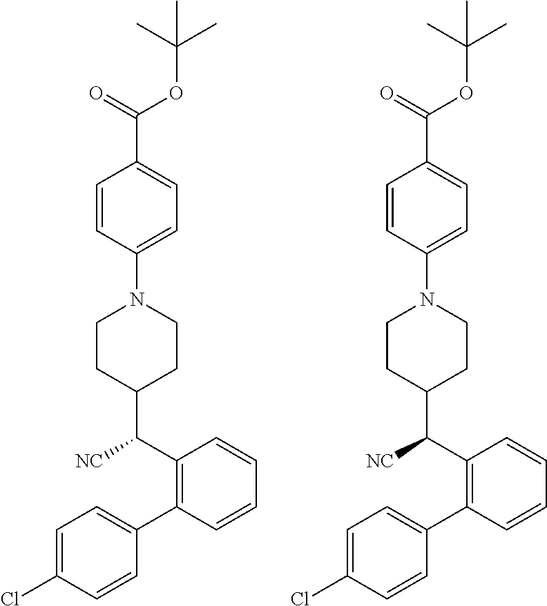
C1=C(Cl)C=CC(C2=C(C([NC])C3CCN(C4=CC=C(C(=O)OC(C)(C)C)C=C4)CC3)C=CC=C2)=C1.C1=C(Cl)C=CC(C2=C(C([NC])C3CCN(C4=CC=C(C(=O)OC(C)(C)C)C=C4)CC3)C=CC=C2)=C1
